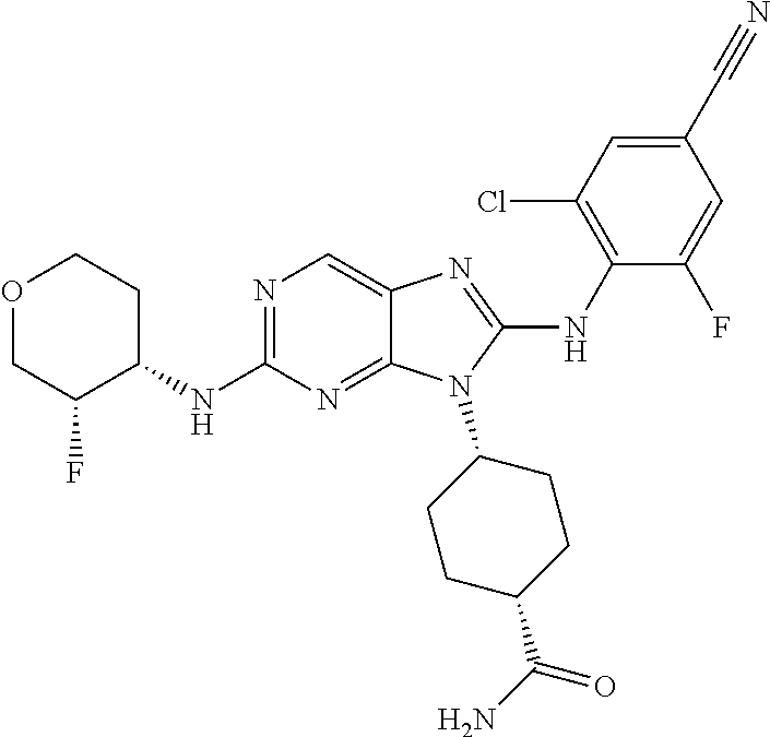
N1=C(NC2CCOCC2F)N=C2C(=C1)N=C(NC1=C(Cl)C=C(C#N)C=C1F)N2C1CCC(C(N)=O)CC1
